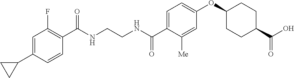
C1(C(NCCNC(C2=CC=C(OC3CCC(C(O)=O)CC3)C=C2[Me])=O)=O)=C(F)C=C(C2CC2)C=C1
